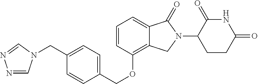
C1(CN2C=NN=C2)=CC=C(COC2=C3C(=CC=C2)C(=O)N(C2CCC(=O)NC2=O)C3)C=C1
